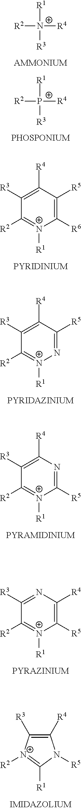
[R2][N+]([R1])([R3])[R4].[R2][P+]([R1])([R3])[R4].C1([R3])=C([R4])C([R5])=C([R6])[N+]([R1])=C1[R2].C1([R3])=C([R4])C([R5])=N[N+]([R1])=C1[R2].C1([R3])=C([R4])N=C([R5])[N+]([R1])=C1[R2].C1([R3])=NC([R4])=C([R5])[N+]([R1])=C1[R2].C1([R4])=C([R3])[N+]([R2])=C([R1])N1[R5]
